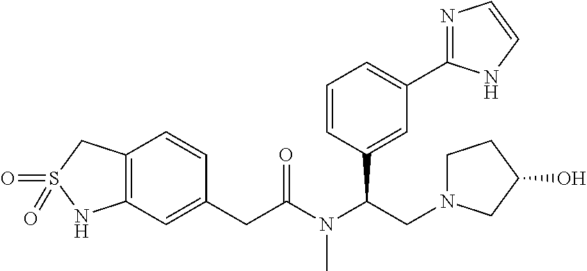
C12=C(C=CC(CC(N(C(CN3CCC(O)C3)C3=CC(C4=NC=CN4)=CC=C3)C)=O)=C1)CS(=O)(=O)N2
